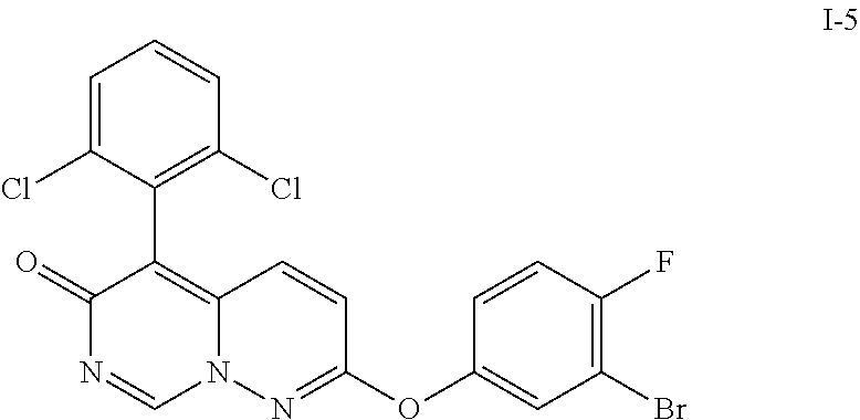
C1(OC2=NN3C(=C(C4=C(Cl)C=CC=C4Cl)C(=O)N=C3)C=C2)=CC(Br)=C(F)C=C1
